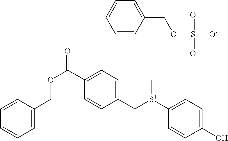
C1=CC(COC(=O)C2=CC=C(C[S+](C3=CC=C(O)C=C3)C)C=C2)=CC=C1.C1=CC(COS([O-])(=O)=O)=CC=C1
